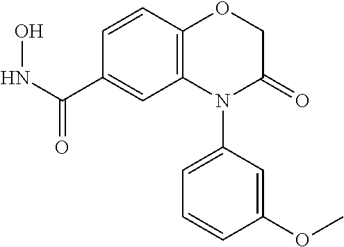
C1C(=O)N(C2=CC=CC(OC)=C2)C2=C(O1)C=CC(C(NO)=O)=C2
